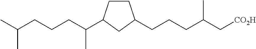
C1CC(C(CCCC(C)C)C)CC1CCCC(C[CO2H])C
